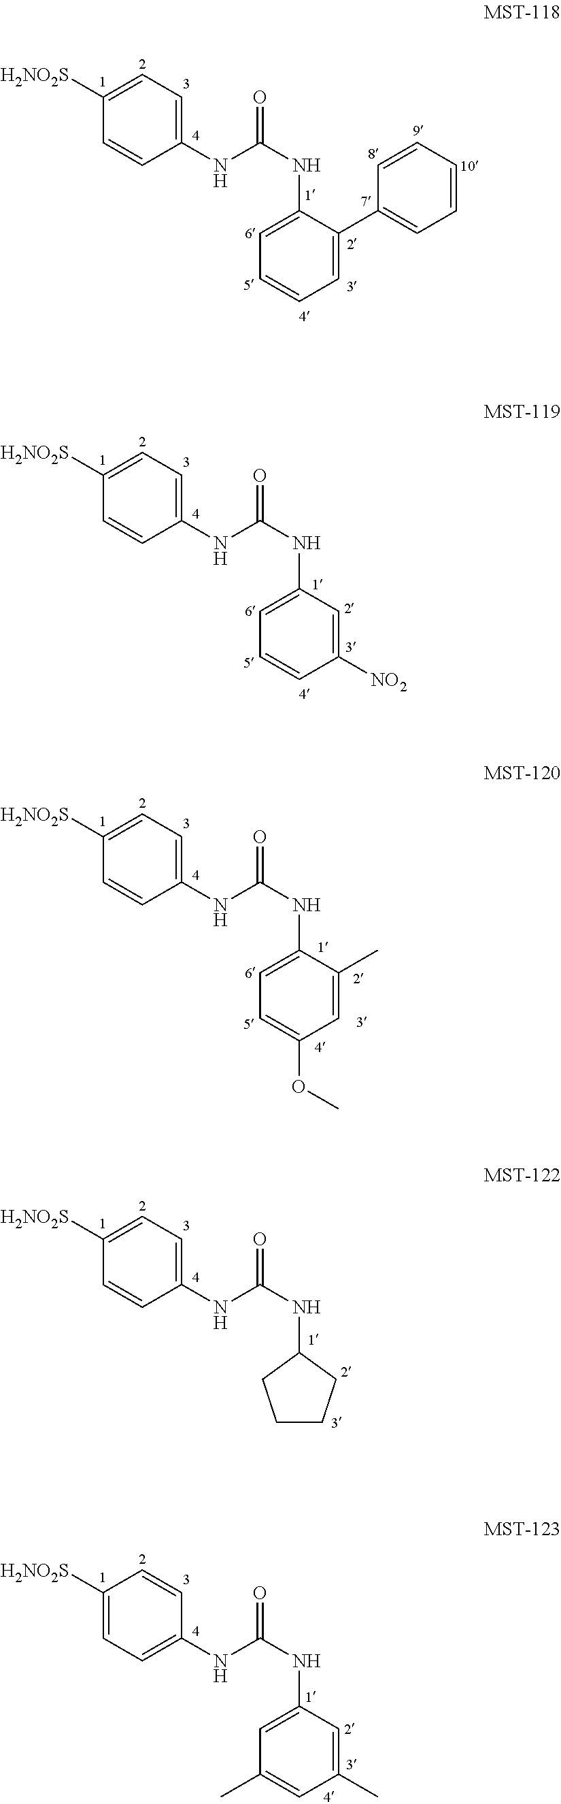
C1(NC(NC2=CC=CC=C2C2=CC=CC=C2)=O)=CC=C([H2NO2S])C=C1.C1(NC(NC2=CC=CC([NO2])=C2)=O)=CC=C([H2NO2S])C=C1.C1(NC(NC2=CC=C(OC)C=C2C)=O)=CC=C([H2NO2S])C=C1.C1(NC(NC2CCCC2)=O)=CC=C([H2NO2S])C=C1.C1(NC(NC2=CC(C)=CC(C)=C2)=O)=CC=C([H2NO2S])C=C1
